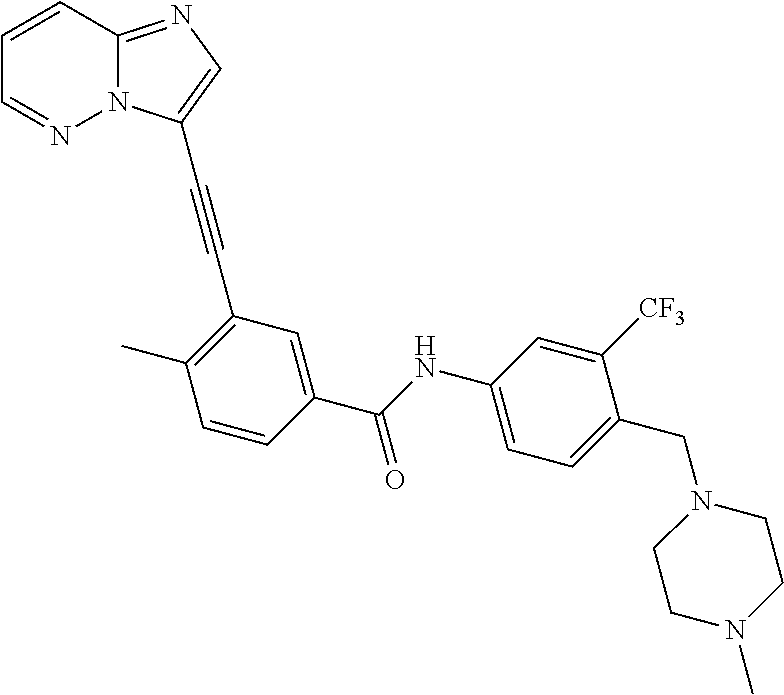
C1=CC=NN2C1=NC=C2C#CC1=C(C)C=CC(C(NC2=CC=C(CN3CCN(C)CC3)C([CF3])=C2)=O)=C1
